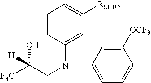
[F3C]C(CN(C1=CC([RSUB2])=CC=C1)C1=CC=CC([OCF3])=C1)(O)[H]
